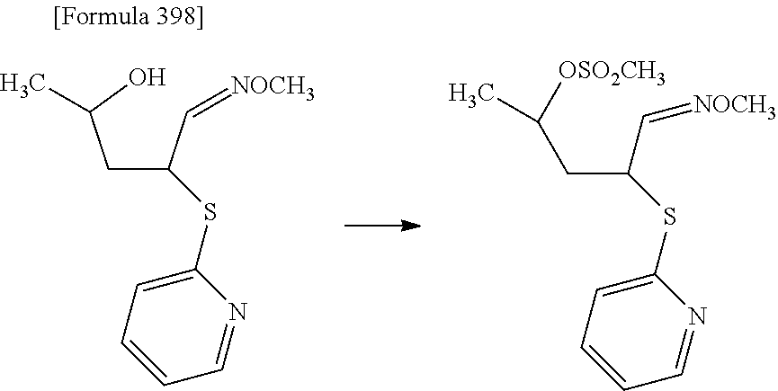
C(C(C=[NOCH3])SC1=CC=CC=N1)C(O)C.[OSO2CH3]C(C)CC(SC1=CC=CC=N1)C=[NOCH3]
